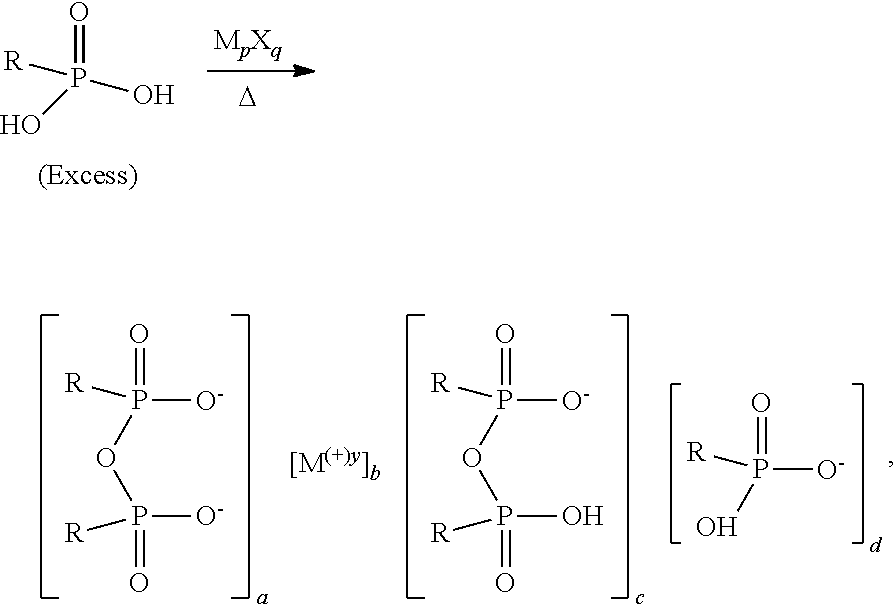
[R]P(O)(O)=O.[D].P(OP([O-])(=O)[R])([O-])([R])=O.P(OP(O)(=O)[R])([O-])([R])=O.[R]P(O)([O-])=O
